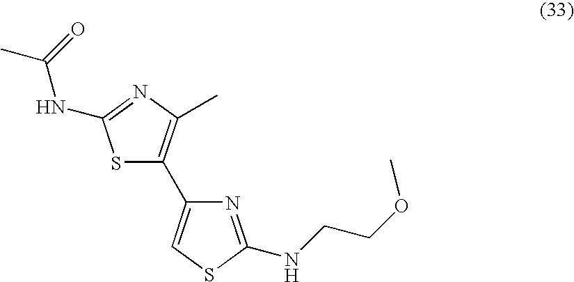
S1C(C2=CSC(NCCOC)=N2)=C(C)N=C1NC(C)=O
